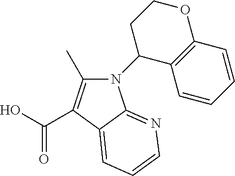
C1(C)=C(C(O)=O)C2=CC=CN=C2N1C1CCOC2=C1C=CC=C2
